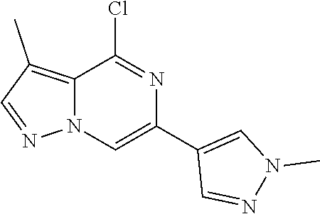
C12=C(C)C=NN1C=C(C1=CN(C)N=C1)N=C2Cl
